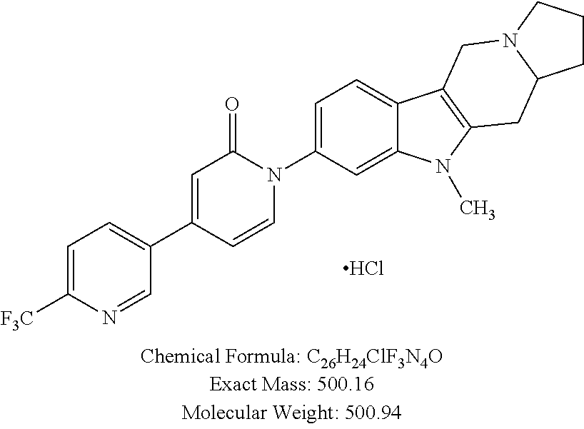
Cl.C1=C([F3C])N=CC(C2=CC(=O)N(C3=CC=C4C(=C3)N(C)C3=C4CN4C(C3)CCC4)C=C2)=C1
